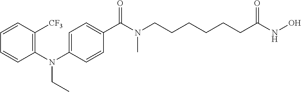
C1(N(C2=CC=C(C(N(CCCCCCC(NO)=O)C)=O)C=C2)CC)=C([CF3])C=CC=C1
